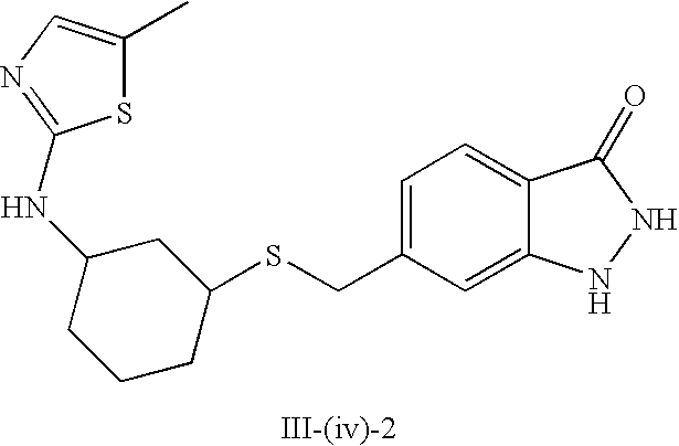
C1=C(CSC2CC(NC3=NC=C(C)S3)CCC2)C=C2C(=C1)C(=O)NN2
